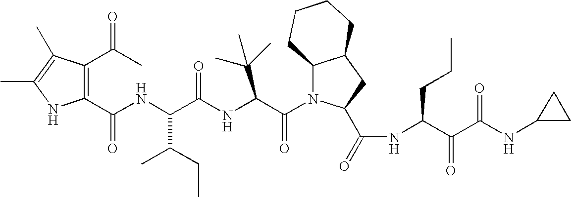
C1(C(NC(C(NC(C(N2C3C(CC2C(=O)NC(C(C(NC2CC2)=O)=O)CCC)CCCC3)=O)C(C)(C)C)=O)C(CC)C)=O)=C(C(C)=O)C(C)=C(C)N1
